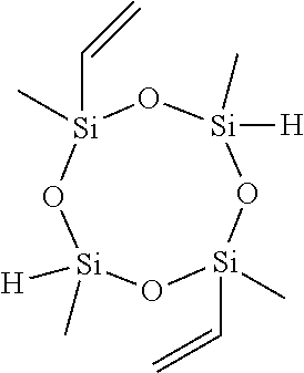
O1[Si](C)([H])O[Si](C)(C=C)O[Si](C)([H])O[Si]1(C)C=C
